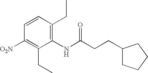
C1([O2N])=C(CC)C(NC(CCC2CCCC2)=O)=C(CC)C=C1
